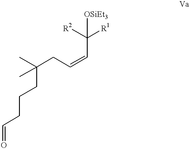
C(C=CCC(CCCC=O)(C)C)([R2])([OSiEt3])[R1]
